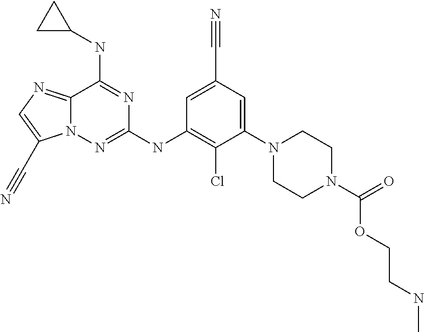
C1=C(C#N)C=C(N2CCN(C(=O)OCCNC)CC2)C(Cl)=C1NC1=NN2C(=NC=C2C#N)C(NC2CC2)=N1
